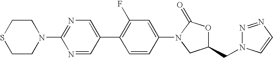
N1(C2=NC=C(C3=C(F)C=C(N4C(=O)OC(CN5N=NC=C5)C4)C=C3)C=N2)CCSCC1
